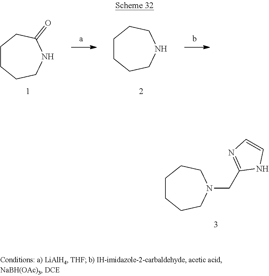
C1CCCNC(=O)C1.C1CCCNCC1.C1CCCN(CC2=NC=CN2)CC1
